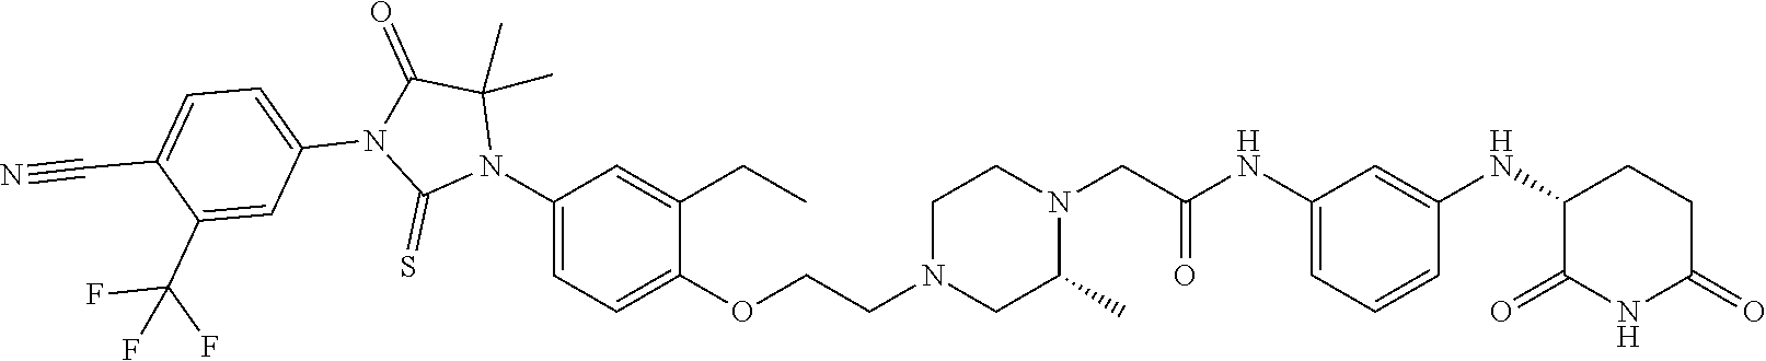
C1=C(NC(CN2CCN(CCOC3=CC=C(N4C(C)(C)C(=O)N(C5=CC=C(C#N)C(C(F)(F)F)=C5)C4=S)C=C3CC)CC2C)=O)C=C(NC2C(=O)NC(=O)CC2)C=C1
